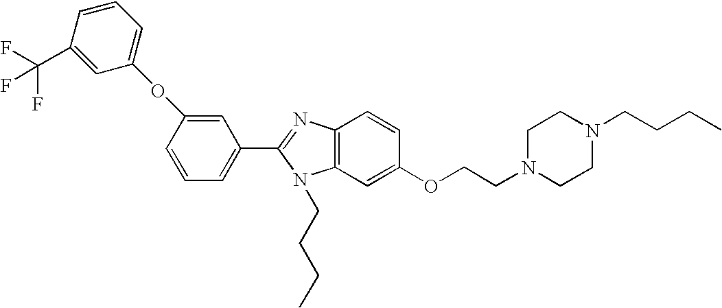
C1(C2=NC3=C(N2CCCC)C=C(OCCN2CCN(CCCC)CC2)C=C3)=CC=CC(OC2=CC=CC(C(F)(F)F)=C2)=C1
